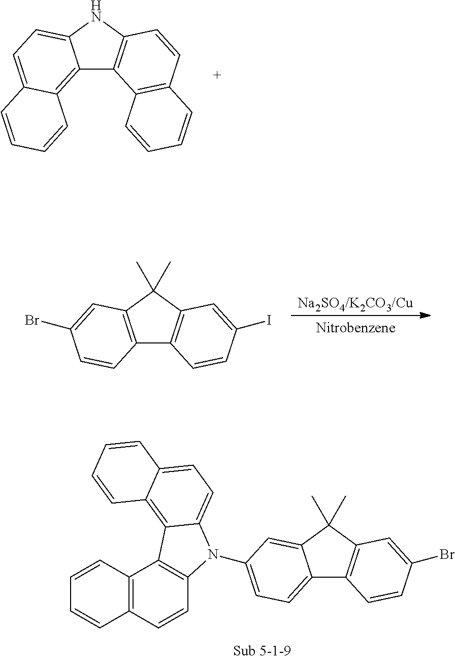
C12=CC=C(N3C4=C(C5=C(C=C4)C=CC=C5)C4=C5C(=CC=C34)C=CC=C5)C=C1C(C)(C)C1=C2C=CC(Br)=C1.C12=C3C(=CC=C1NC1=C2C2=C(C=C1)C=CC=C2)C=CC=C3.C12=C(C(C)(C)C3=C1C=CC(I)=C3)C=C(Br)C=C2
